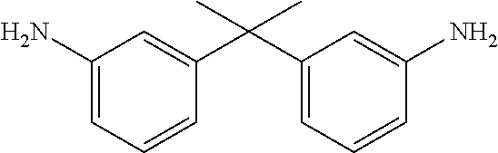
NC1=CC(C(C2=CC(N)=CC=C2)(C)C)=CC=C1
